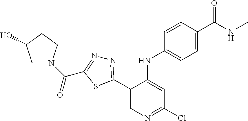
N1=C(C2=CN=C(Cl)C=C2NC2=CC=C(C(NC)=O)C=C2)SC(C(=O)N2CC(O)CC2)=N1
